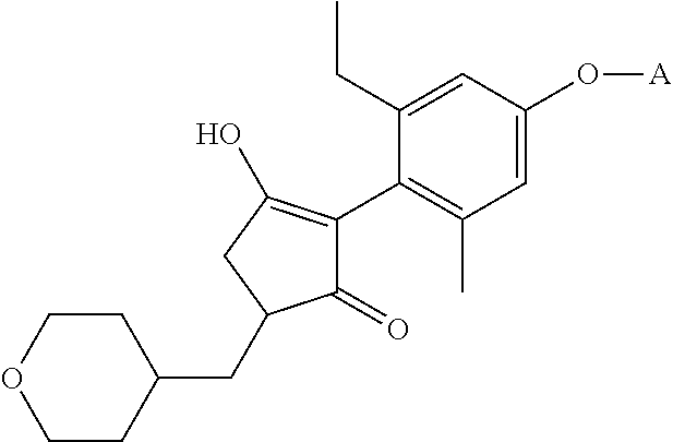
C1(CC2C(=O)C(C3=C(C)C=C(O[A])C=C3CC)=C(O)C2)CCOCC1
